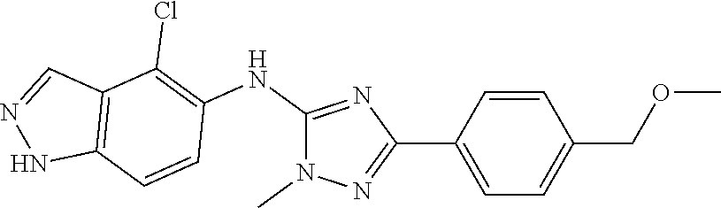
C1=CC(COC)=CC=C1C1=NN(C)C(NC2=C(Cl)C3=C(C=C2)NN=C3)=N1
